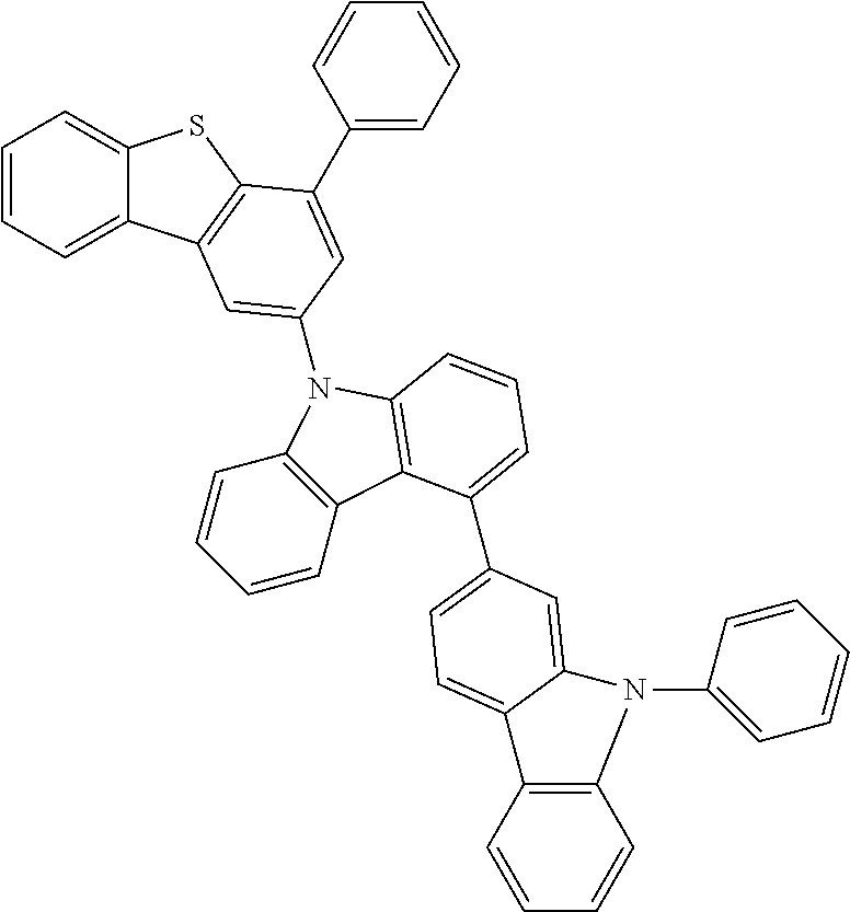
C1=CC=C2C(=C1)SC1=C2C=C(N2C3=C(C=CC=C3)C3=C2C=CC=C3C2=CC=C3C(=C2)N(C2=CC=CC=C2)C2=C3C=CC=C2)C=C1C1=CC=CC=C1
